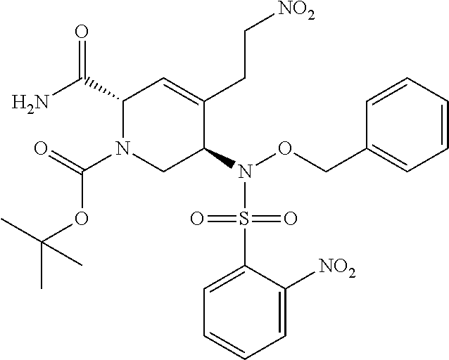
C1(C(N)=O)N(C(=O)OC(C)(C)C)CC(N(S(C2=CC=CC=C2[NO2])(=O)=O)OCC2=CC=CC=C2)C(CC[NO2])=C1
